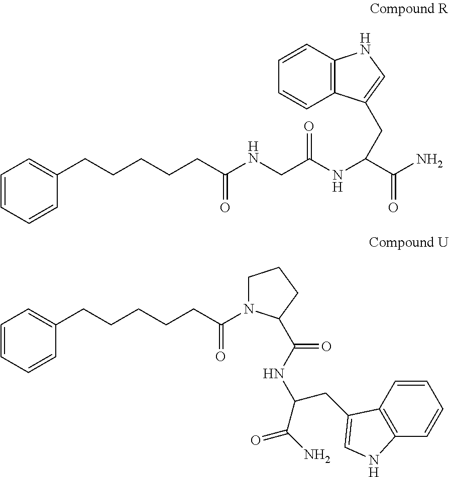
C1=CC=CC(CCCCCC(NCC(NC(C(N)=O)CC2=CNC3=C2C=CC=C3)=O)=O)=C1.C1=CC=CC(CCCCCC(N2CCCC2C(NC(CC2=CNC3=C2C=CC=C3)C(N)=O)=O)=O)=C1
